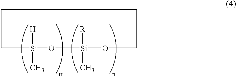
[Si]1([H])(C)O[Si]([R])(C)OCCCC1
